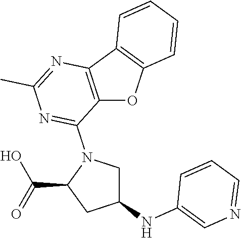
C12=C(C3=C(O1)C=CC=C3)N=C(C)N=C2N1C(C(=O)O)CC(NC2=CN=CC=C2)C1
